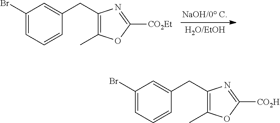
C1(Br)=CC=CC(CC2=C(C)OC([CO2Et])=N2)=C1.C1(Br)=CC=CC(CC2=C(C)OC([CO2H])=N2)=C1
